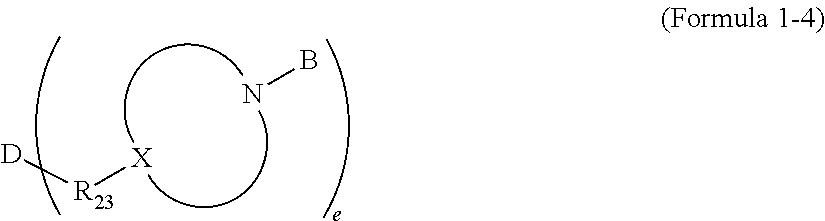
NB.[X][R23][D]
